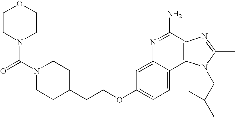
C1=C2C(=CC=C1OCCC1CCN(C(=O)N3CCOCC3)CC1)C1=C(C(N)=N2)N=C(C)N1CC(C)C
